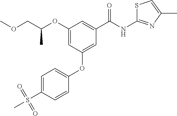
C1=CC(OC2=CC(C(NC3=NC(C)=CS3)=O)=CC(OC(COC)C)=C2)=CC=C1S(C)(=O)=O
